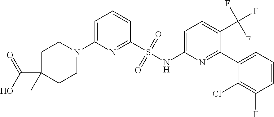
C1=C(N2CCC(C(O)=O)(C)CC2)N=C(S(NC2=CC=C(C(F)(F)F)C(C3=CC=CC(F)=C3Cl)=N2)(=O)=O)C=C1
